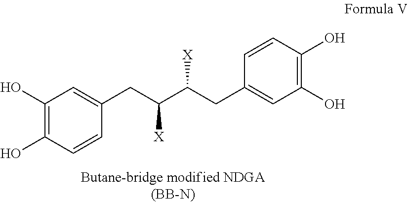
C1(O)=C(O)C=CC(CC(C(CC2=CC(O)=C(O)C=C2)[X])[X])=C1.[Butane-bridge modified NDGA(BB-N)]
